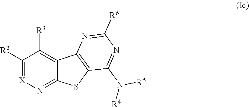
C1([R2])=[X]N=C2C(=C1[R3])C1=C(S2)C(N([R5])[R4])=NC([R6])=N1
